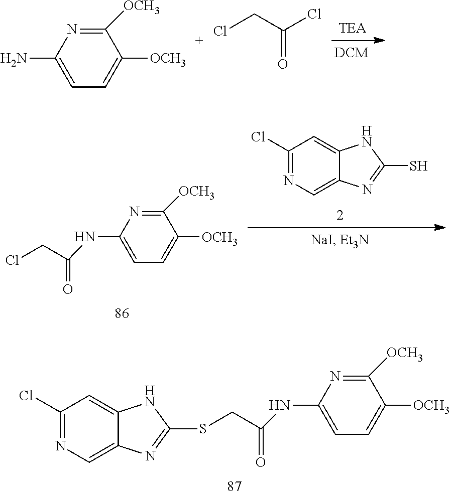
C1([OCH3])=NC(N)=CC=C1[OCH3].ClCC(Cl)=O.C1(Cl)=NC=C2C(=C1)NC(S)=N2.C1([OCH3])=NC(NC(CCl)=O)=CC=C1[OCH3].C1([OCH3])=NC(NC(CSC2=NC3=CN=C(Cl)C=C3N2)=O)=CC=C1[OCH3]
